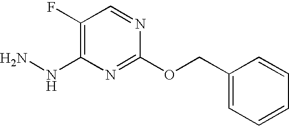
C1(F)=C(NN)N=C(OCC2=CC=CC=C2)N=C1
